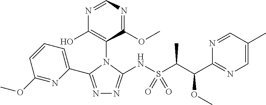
N1=C(C2=CC=CC(OC)=N2)N(C2=C(O)N=CN=C2OC)C(NS(C(C(C2=NC=C(C)C=N2)OC)C)(=O)=O)=N1
